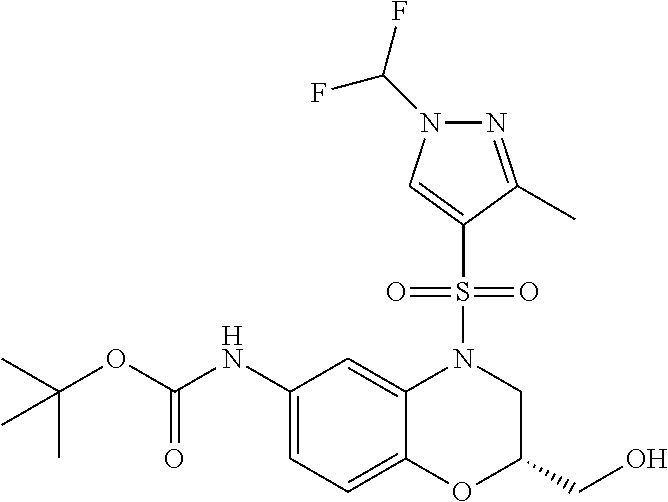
C1(NC(OC(C)(C)C)=O)=CC=C2C(=C1)N(S(C1=CN(C(F)F)N=C1C)(=O)=O)CC(CO)O2
